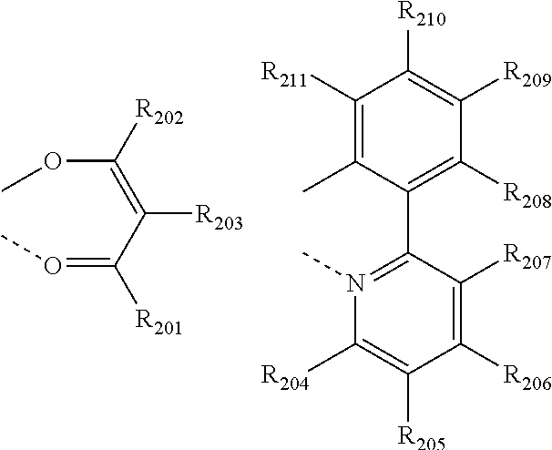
C1([R211])=C(C)C(C2=N(C)C([R204])=C([R205])C([R206])=C2[R207])=C([R208])C([R209])=C1[R210].COC([R202])=C(C([R201])=OC)[R203]
